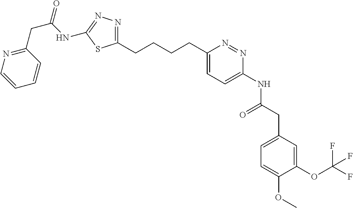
C1(CCCCC2=CC=C(NC(=O)CC3=CC=C(OC)C(OC(F)(F)F)=C3)N=N2)=NN=C(NC(CC2=NC=CC=C2)=O)S1
